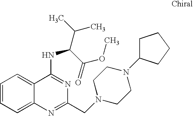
C1=CC=C2C(=C1)C(NC(C(OC)=O)C(C)C)=NC(CN1CCN(C3CCCC3)CC1)=N2
